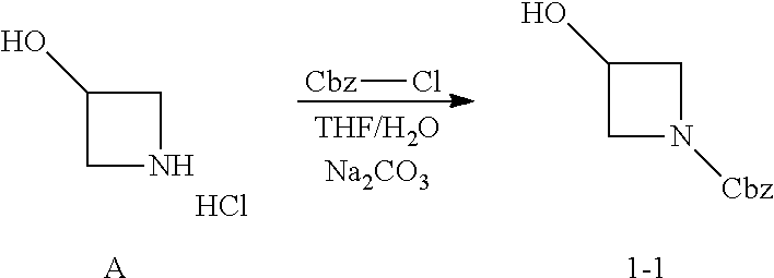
C1(O)CNC1.Cl.[A].C1(O)CN([Cbz])C1.[1-1].[Cbz]Cl
